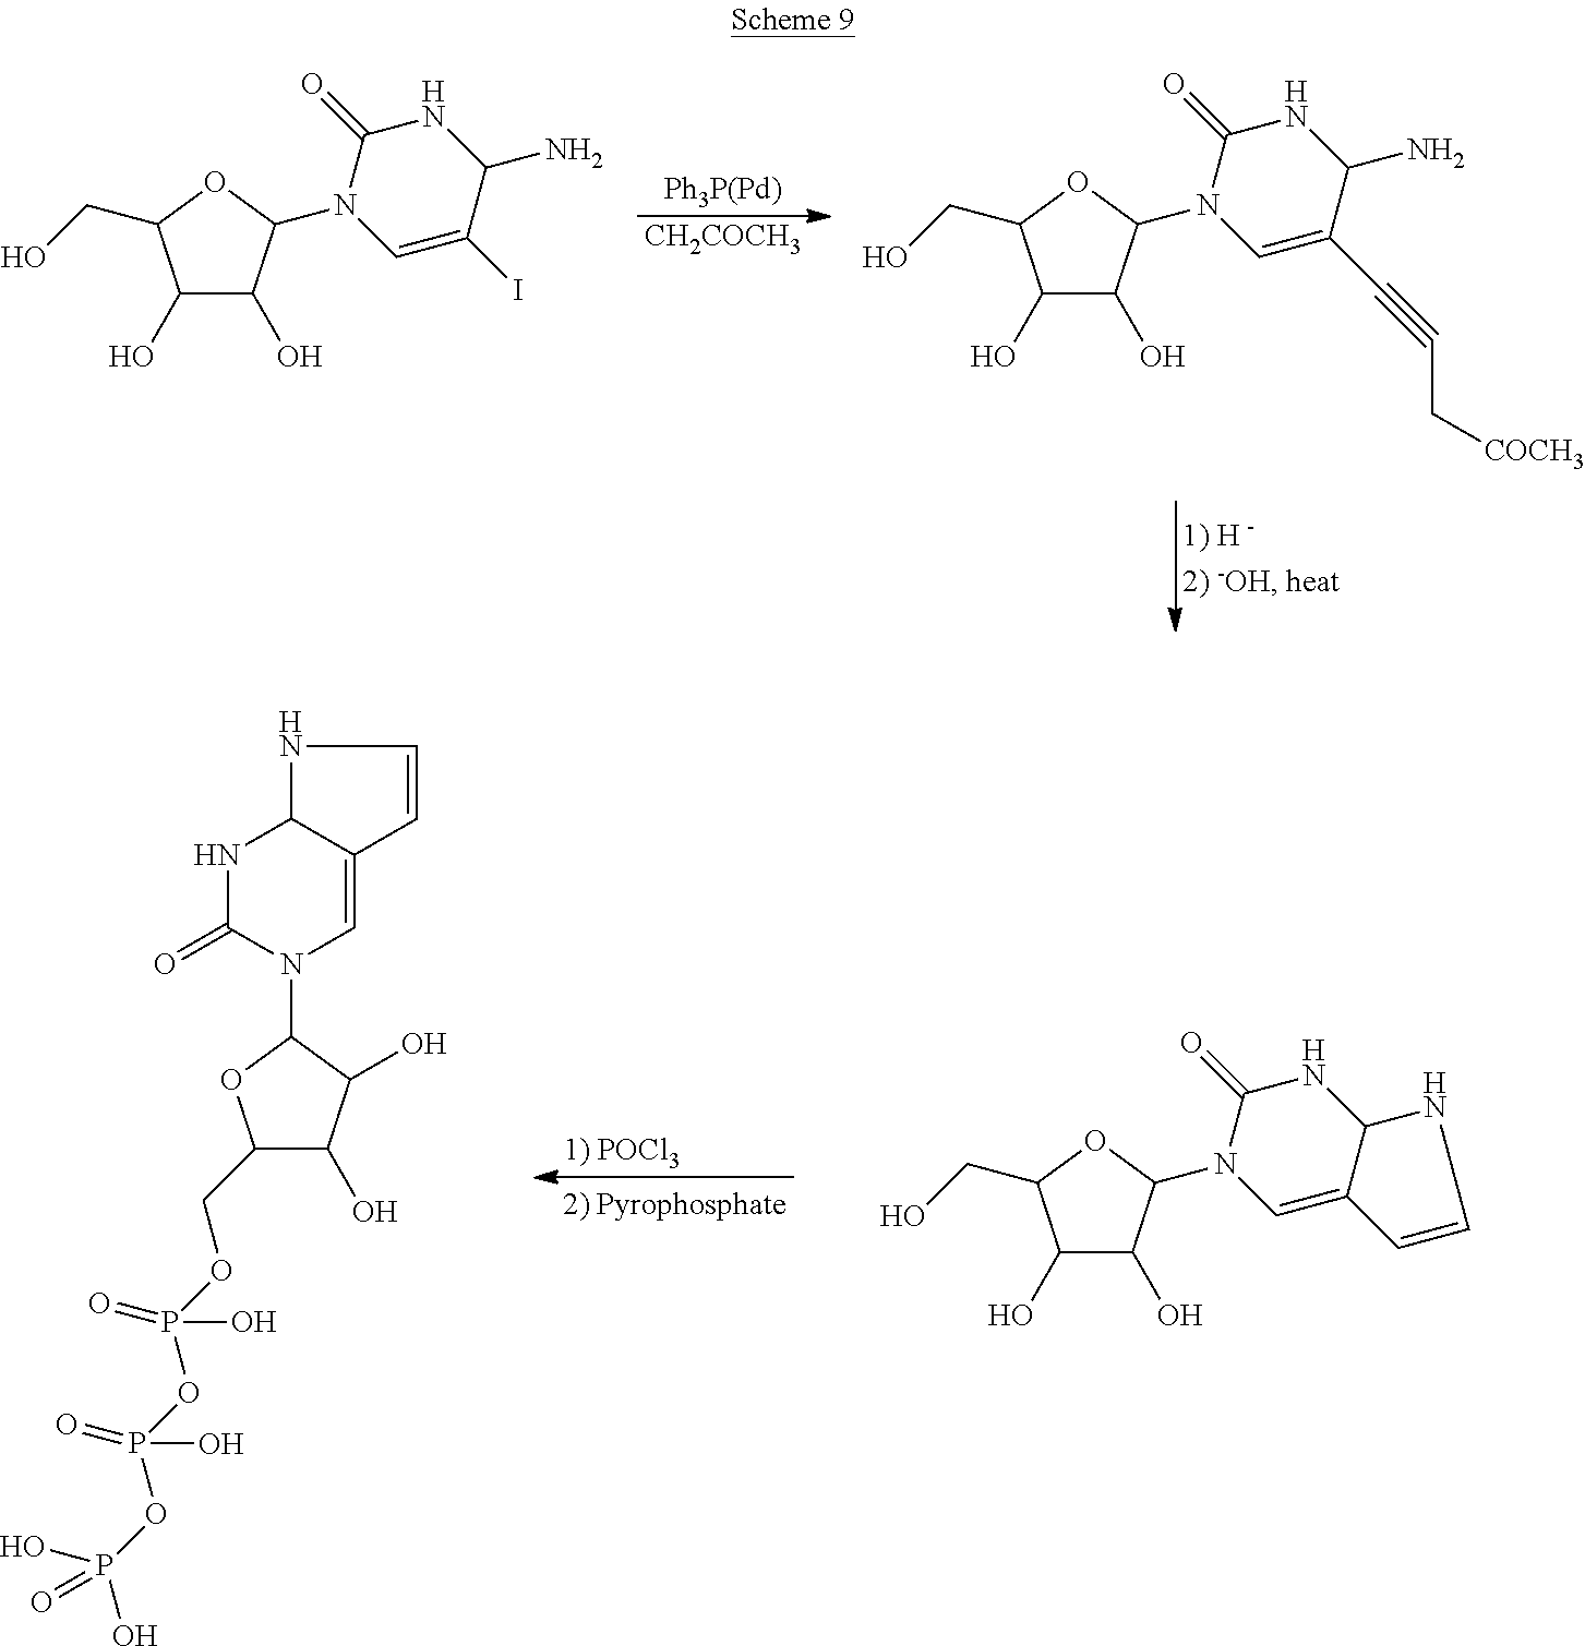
[Ph3P(Pd)].[CH2COCH3].C1(O)C(O)C(N2C=C(I)C(N)NC2=O)OC1CO.C1(O)C(O)C(N2C=C(C#CC[COCH3])C(N)NC2=O)OC1CO.N1C2C(=CN(C3OC(COP(OP(OP(O)(=O)O)(=O)O)(=O)O)C(O)C3O)C(=O)N2)C=C1.C1(O)C(O)C(N2C=C3C(NC2=O)NC=C3)OC1CO
